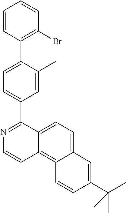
C1=C(C2=C(Br)C=CC=C2)C(C)=CC(C2=NC=CC3=C4C(=CC=C23)C=C(C(C)(C)C)C=C4)=C1
